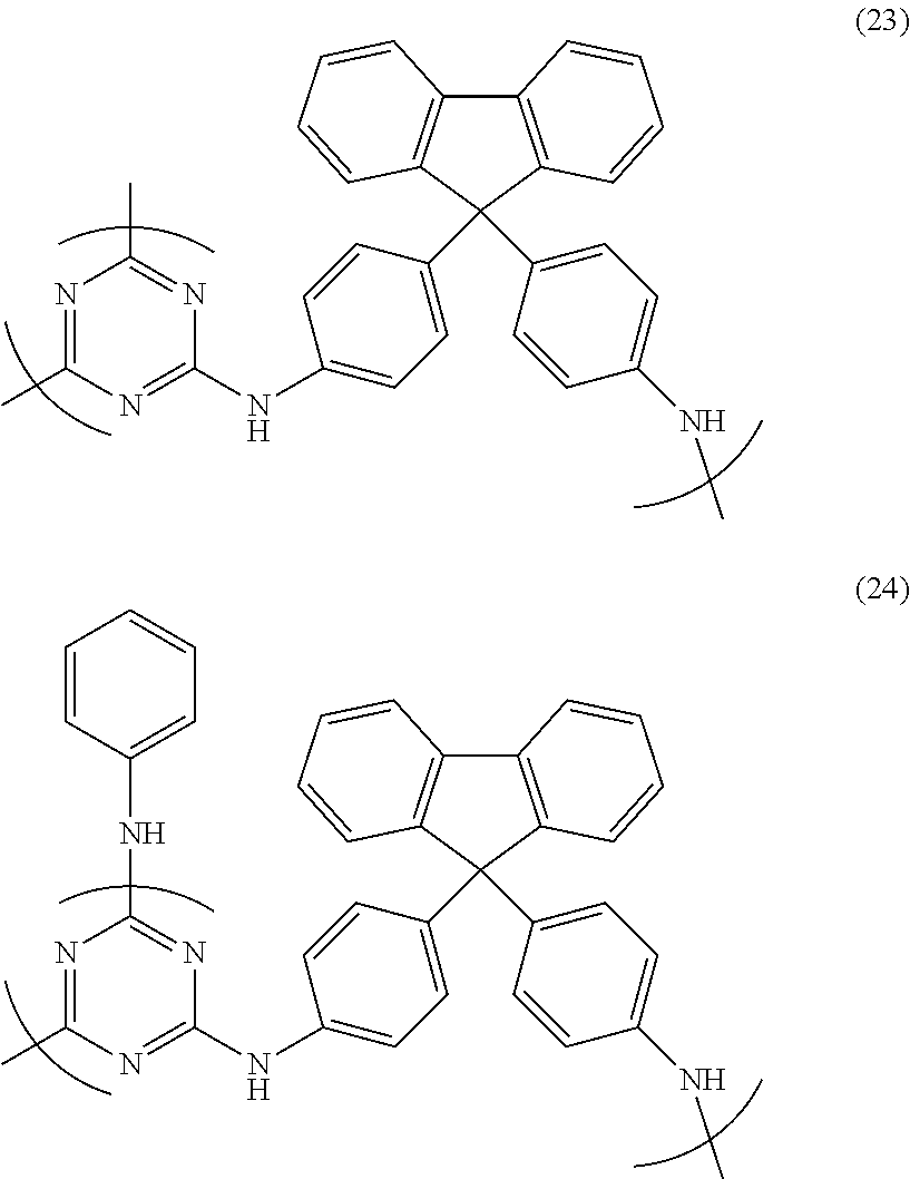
C12=C(C(C3=CC=C(NC4=NC(C)=NC(C)=N4)C=C3)(C3=CC=C(NC)C=C3)C3=C1C=CC=C3)C=CC=C2.C12=C(C(C3=CC=C(NC4=NC(C)=NC(NC5=CC=CC=C5)=N4)C=C3)(C3=CC=C(NC)C=C3)C3=C1C=CC=C3)C=CC=C2
